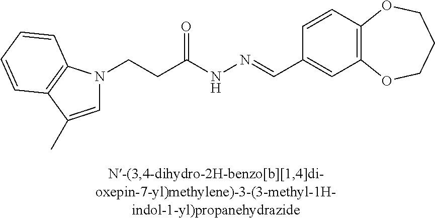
C1=C(C)C2=C(N1CCC(NN=CC1=CC3=C(C=C1)OCCCO3)=O)C=CC=C2
